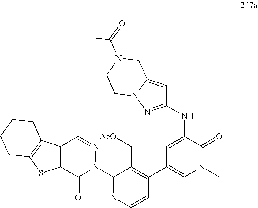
N(C1=CC(C2=C(C[AcO])C(N3N=CC4=C(C3=O)SC3=C4CCCC3)=NC=C2)=CN(C)C1=O)C1=NN2C(=C1)CN(C(=O)C)CC2
